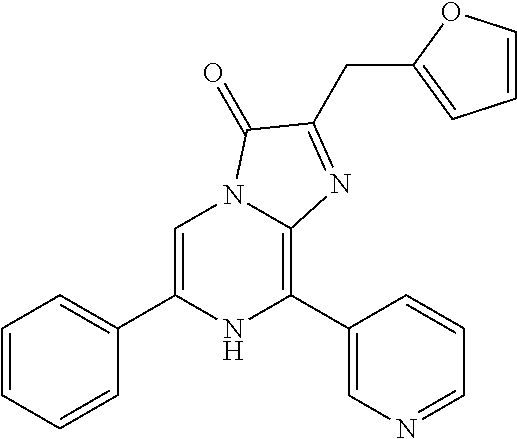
C1=C(C2=CC=CC=C2)NC(C2=CN=CC=C2)=C2N1C(=O)C(CC1=CC=CO1)=N2
